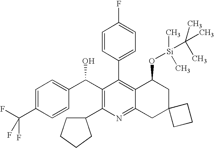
C1(F)=CC=C(C2=C3C(=NC(C4CCCC4)=C2C(C2=CC=C(C(F)(F)F)C=C2)O)CC2(CC3O[Si](C(C)(C)C)(C)C)CCC2)C=C1
